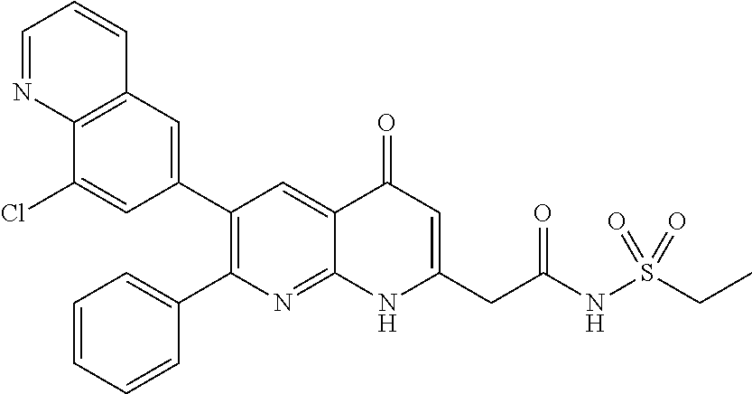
C12=C(C=C(C3=C(C4=CC=CC=C4)N=C4C(=C3)C(=O)C=C(CC(NS(CC)(=O)=O)=O)N4)C=C1Cl)C=CC=N2
